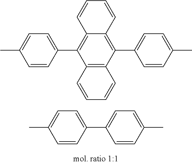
C1=CC(C2=C3C(=C(C4=CC=C(C)C=C4)C4=C2C=CC=C4)C=CC=C3)=CC=C1C.C1=CC(C2=CC=C(C)C=C2)=CC=C1C
